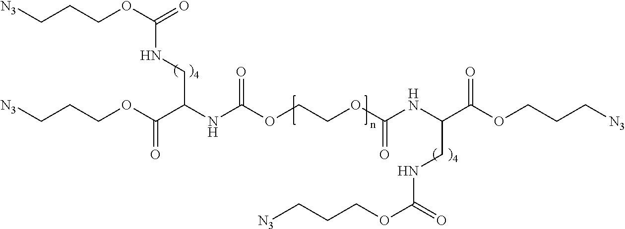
[N3]CCCOC(=O)NCC(NC(OCCOC(NC(C(OCCC[N3])=O)CNC(OCCC[N3])=O)=O)=O)C(OCCC[N3])=O
